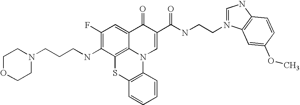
C1(F)=C(NCCCN2CCOCC2)C2=C3C(=C1)C(=O)C(C(NCCN1=CNC4=C1C=C(OC)C=C4)=O)=CN3C1=C(S2)C=CC=C1
